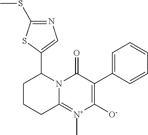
C12=[N+](C)C([O-])=C(C3=CC=CC=C3)C(=O)N1C(C1=CN=C(SC)S1)CCC2
